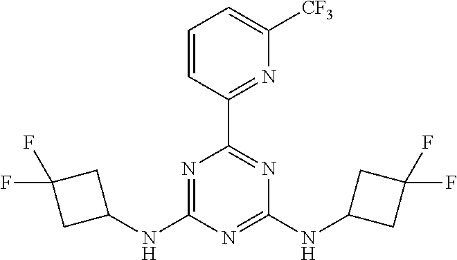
N1=C(NC2CC(F)(F)C2)N=C(NC2CC(F)(F)C2)N=C1C1=NC([CF3])=CC=C1
